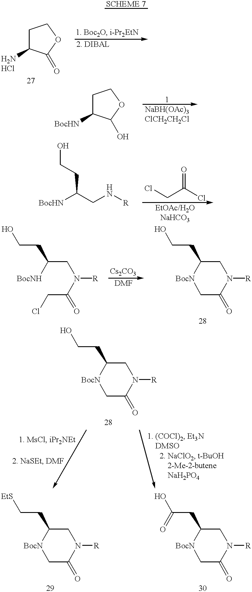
C1C(N)C(=O)OC1.Cl.C1C([BocHN])C(O)OC1.[R]NCC([BocHN])CCO.O=C(CCl)Cl.N(C(CCl)=O)(CC(CCO)[BocNH])[R].N1([R])C(=O)C[BocN]C(CCO)C1.N1([R])C(=O)C[BocN]C(CCO)C1.N1([R])C(=O)C[BocN]C(CC[EtS])C1.N1([R])C(=O)C[BocN]C(CC(O)=O)C1
